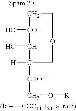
O[COH]1CCOCC([H])([CHOH]CO[R])C1O
